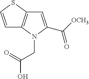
OC(CN1C(C([OCH3])=O)=CC2=C1C=CS2)=O
